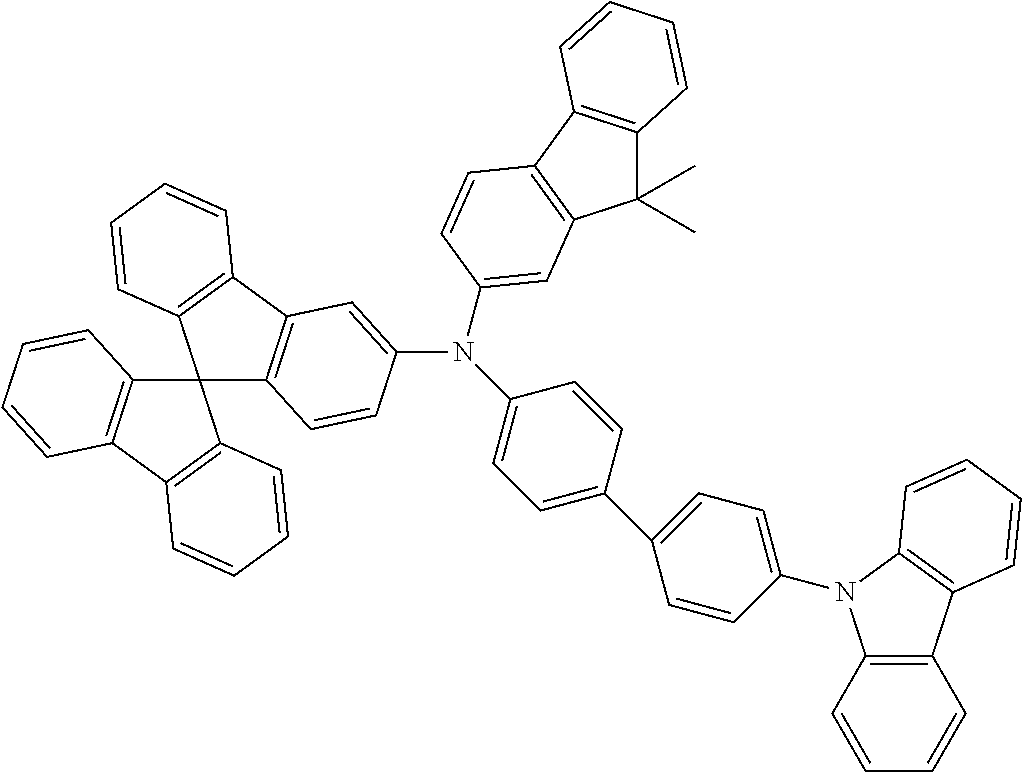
C12(C3=C(C4=C1C=CC=C4)C=CC=C3)C1=C(C3=C2C=CC=C3)C=C(N(C2=CC=C(C3=CC=C(N4C5=C(C=CC=C5)C5=C4C=CC=C5)C=C3)C=C2)C2=CC3=C(C4=C(C3(C)C)C=CC=C4)C=C2)C=C1
